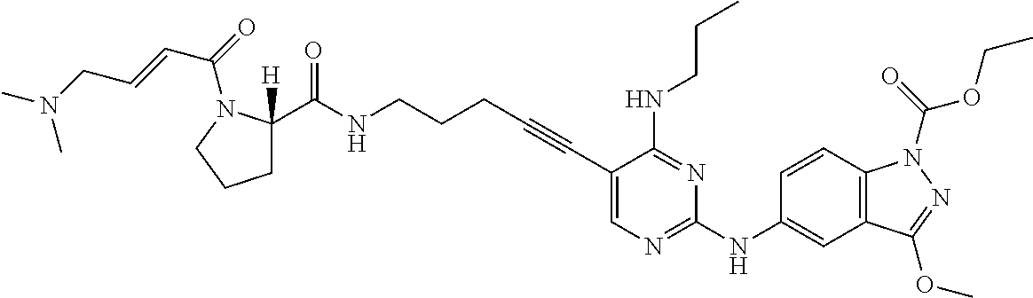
C1(C#CCCCNC(C2([H])CCCN2C(C=CCN(C)C)=O)=O)=CN=C(NC2=CC3=C(C=C2)N(C(=O)OCC)N=C3OC)N=C1NCCC
